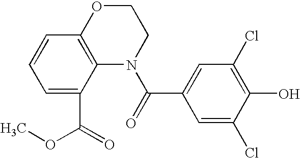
C1=C(C(=O)OC)C2=C(C=C1)OCCN2C(=O)C1=CC(Cl)=C(O)C(Cl)=C1
